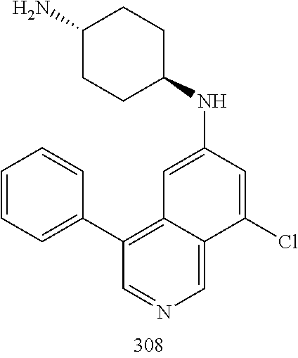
C1=C(NC2CCC(N)CC2)C=C(Cl)C2=CN=CC(C3=CC=CC=C3)=C12
